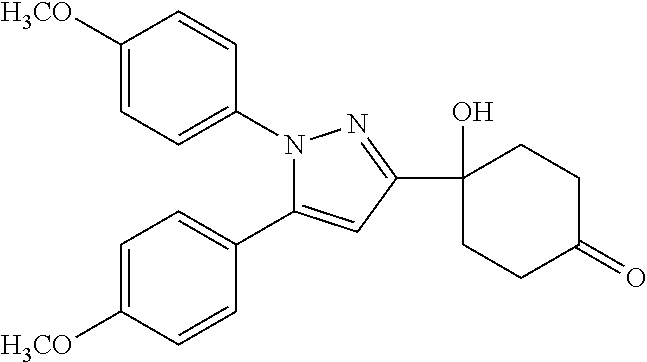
C1=C([H3CO])C=CC(N2C(C3=CC=C([H3CO])C=C3)=CC(C3(O)CCC(=O)CC3)=N2)=C1
